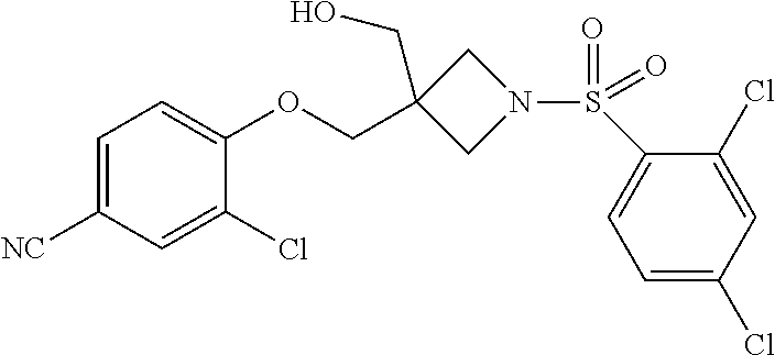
C1=C([NC])C=C(Cl)C(OCC2(CO)CN(S(=O)(C3=CC=C(Cl)C=C3Cl)=O)C2)=C1
